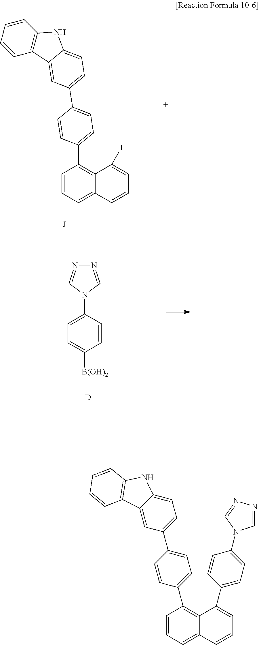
C1=CC=CC2=C1C1=CC(C3=CC=C(C4=C5C(=CC=C4)C=CC=C5I)C=C3)=CC=C1N2.N1=CN(C2=CC=C([B(OH)2])C=C2)C=N1.[D].C1=CC=C2C(=C1C1=CC=C(C3=CC=C4C(=C3)C3=C(N4)C=CC=C3)C=C1)C(C1=CC=C(N3C=NN=C3)C=C1)=CC=C2
